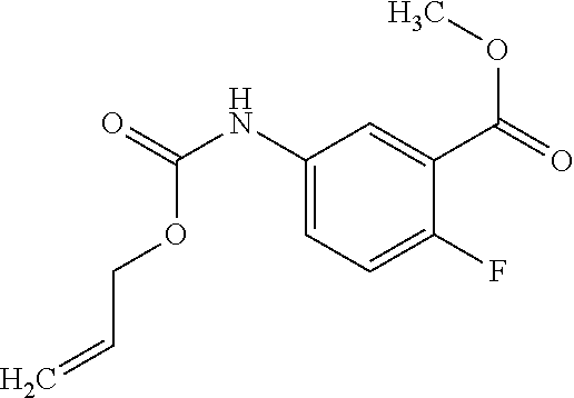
N(C1=CC=C(F)C(C(=O)OC)=C1)C(=O)OCC=C
